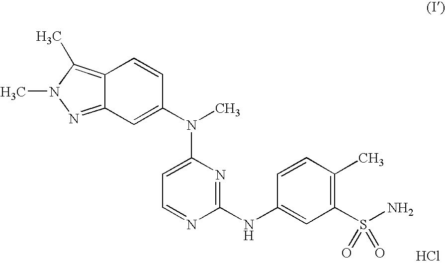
C12=C(C)N(C)N=C1C=C(N(C)C1=CC=NC(NC3=CC(S(N)(=O)=O)=C(C)C=C3)=N1)C=C2.Cl
